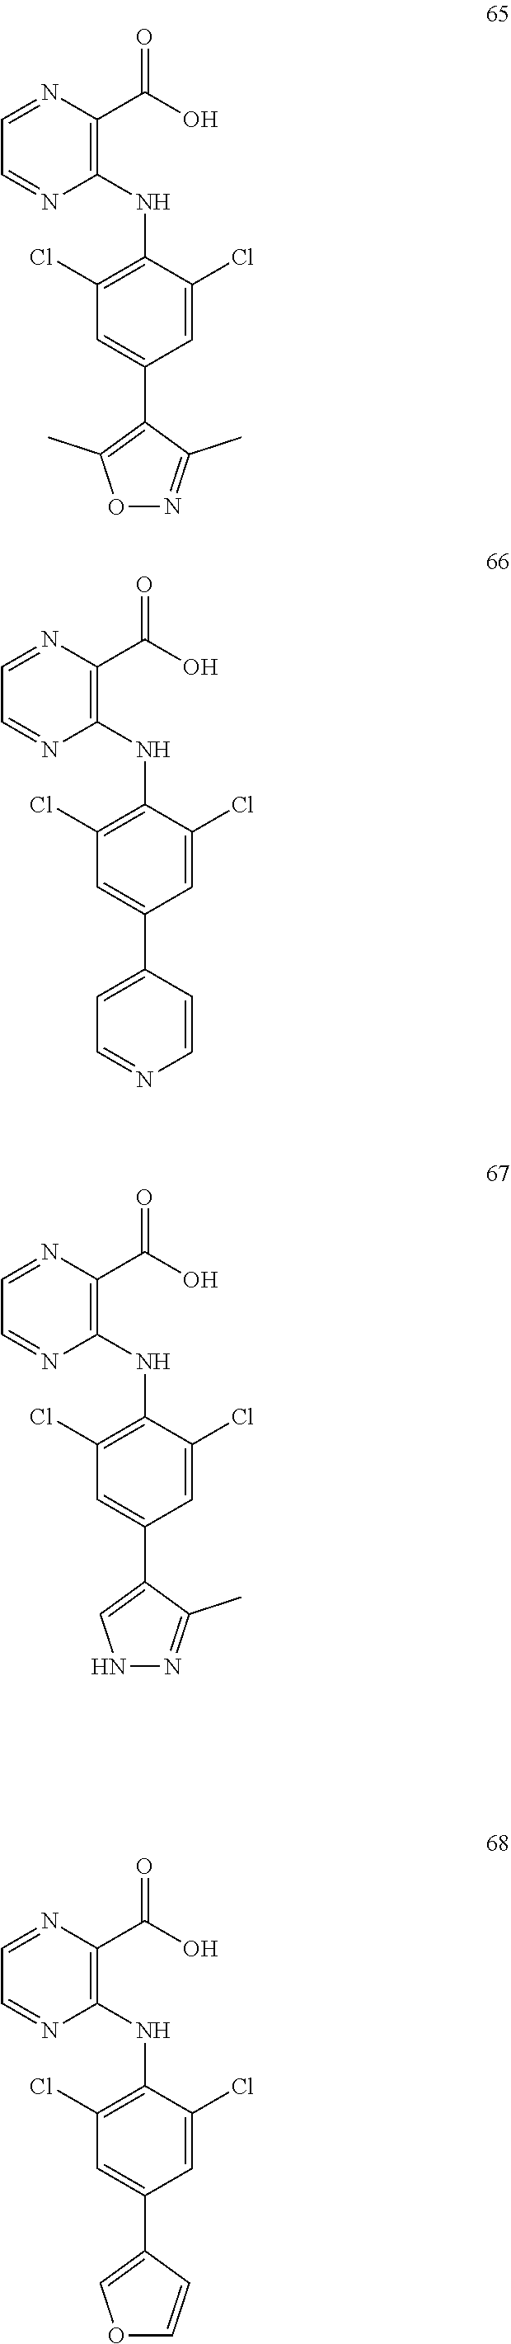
C1=C(Cl)C(NC2=C(C(O)=O)N=CC=N2)=C(Cl)C=C1C1=CC=NC=C1.C1=C(Cl)C(NC2=C(C(O)=O)N=CC=N2)=C(Cl)C=C1C1=C(C)ON=C1C.C1=C(Cl)C(NC2=C(C(O)=O)N=CC=N2)=C(Cl)C=C1C1=CNN=C1C.C1=C(Cl)C(NC2=C(C(O)=O)N=CC=N2)=C(Cl)C=C1C1=COC=C1
